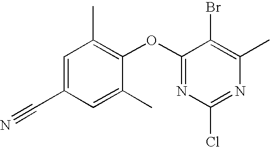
C1=C(C)C(OC2=NC(Cl)=NC(C)=C2Br)=C(C)C=C1C#N
